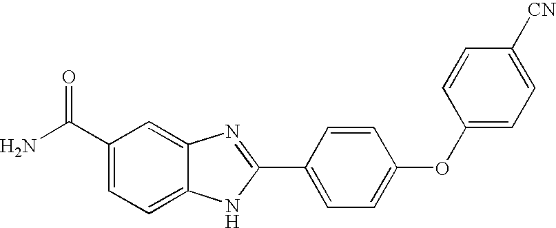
C1(C(N)=O)=CC=C2C(=C1)N=C(C1=CC=C(OC3=CC=C([CN])C=C3)C=C1)N2
